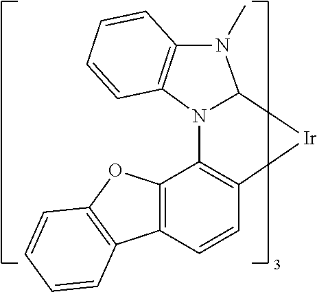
N12C([Ir]C3=C1C1=C(C=C3)C3=C(O1)C=CC=C3)N(C)C1=C2C=CC=C1
